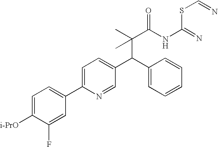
C(C(C)(C(NC(SC=N)=N)=O)C)(C1=CC=CC=C1)C1=CC=C(C2=CC=C([i-PrO])C(F)=C2)N=C1
